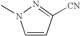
C1=CC([CN])=NN1C
